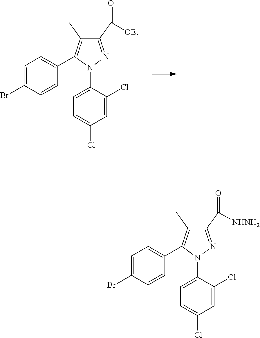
C1=C(N2N=C(C([OEt])=O)C(C)=C2C2=CC=C(Br)C=C2)C(Cl)=CC(Cl)=C1.C1=C(N2N=C(C([NHNH2])=O)C(C)=C2C2=CC=C(Br)C=C2)C(Cl)=CC(Cl)=C1
